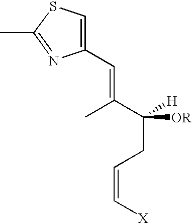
C1(C=C(C)C(CC=C[X])([OR])[H])=CSC(C)=N1
